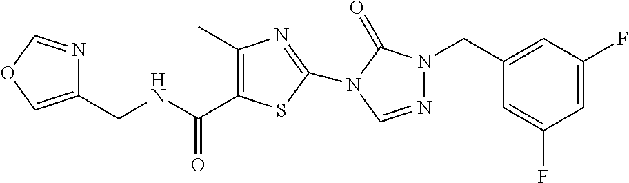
C1(CNC(=O)C2=C(C)N=C(N3C(=O)N(CC4=CC(F)=CC(F)=C4)N=C3)S2)=COC=N1
